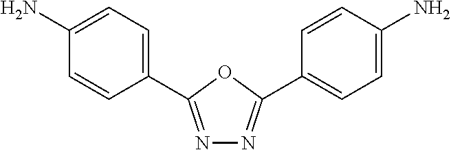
C1(N)=CC=C(C2=NN=C(C3=CC=C(N)C=C3)O2)C=C1
